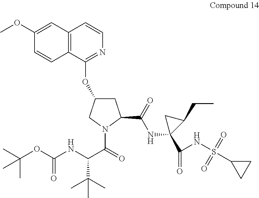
C1(OC)=CC2=C(C=C1)C(OC1CC(C(NC3(C(NS(C4CC4)(=O)=O)=O)C(CC)C3)=O)N(C(=O)C(NC(OC(C)(C)C)=O)C(C)(C)C)C1)=NC=C2
